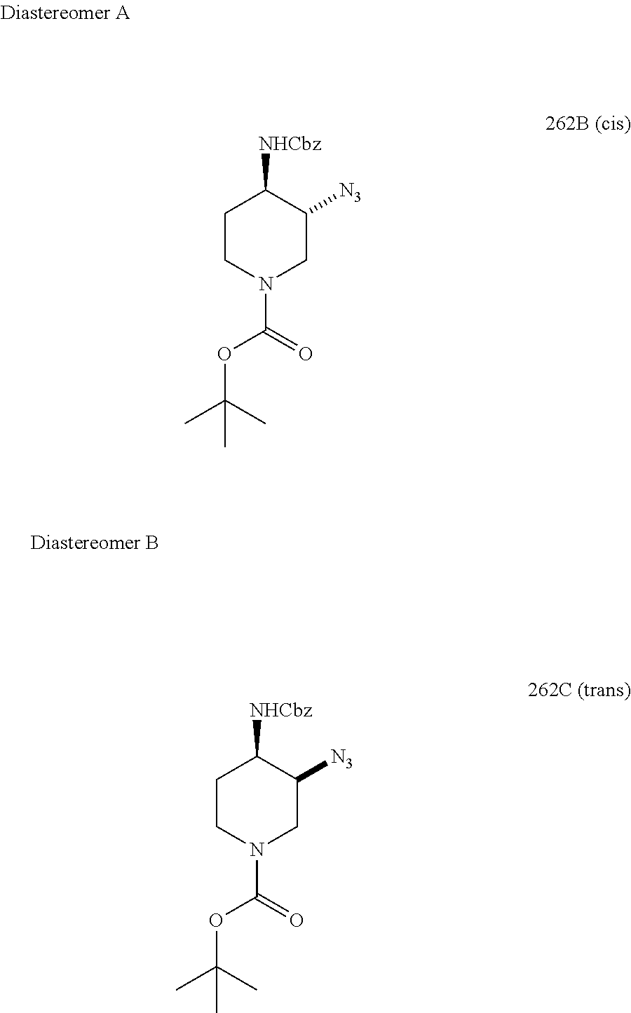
C1CN(C(OC(C)(C)C)=O)CC([N3])C1[NHCbz].C1CN(C(OC(C)(C)C)=O)CC([N3])C1[NHCbz]
